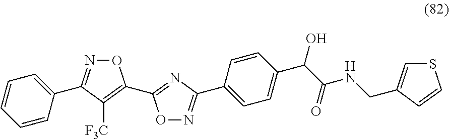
C1=CC=CC(C2=NOC(C3=NC(C4=CC=C(C(C(NCC5=CSC=C5)=O)O)C=C4)=NO3)=C2[F3C])=C1
